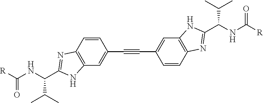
C1=CC2=C(C=C1C#CC1=CC3=C(C=C1)N=C(C(NC(=O)[R])C(C)C)N3)NC(C(C(C)C)NC(=O)[R])=N2
